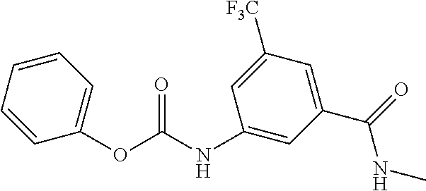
C1(OC(NC2=CC(C(=O)NC)=CC([F3C])=C2)=O)=CC=CC=C1
